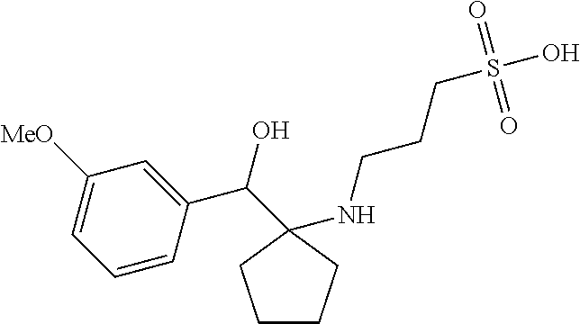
C1=C(C(O)C2(NCCCS(O)(=O)=O)CCCC2)C=CC=C1[MeO]
